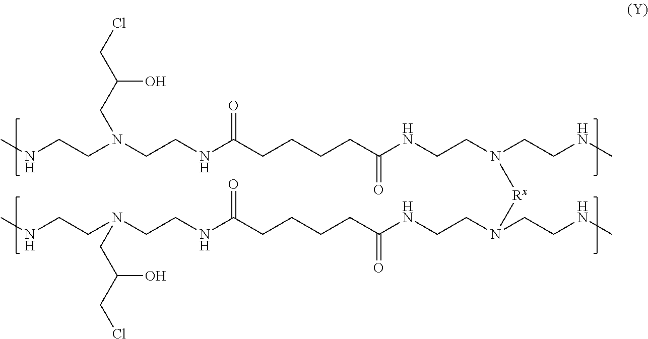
CNCCN(CCNC(CCCCC(NCCN(CCNC)[Rx]N(CCNC(CCCCC(NCCN(CCNC)CC(CCl)O)=O)=O)CCNC)=O)=O)CC(CCl)O
